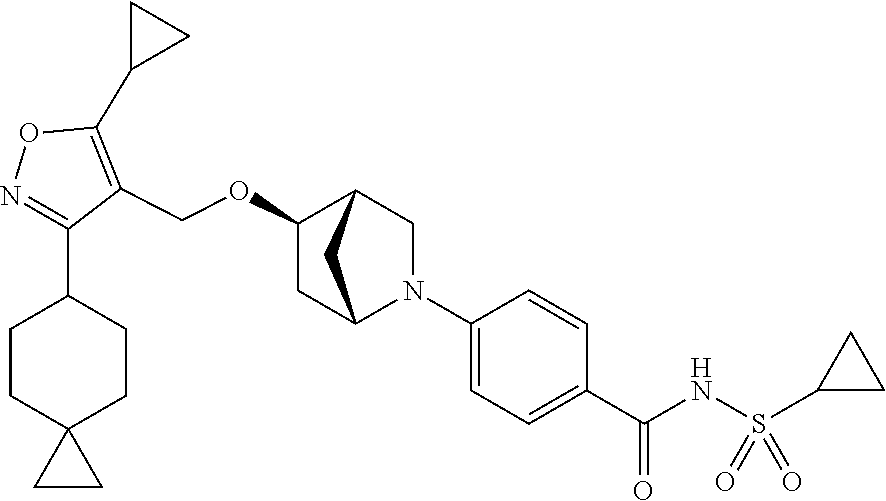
N1=C(C2CCC3(CC2)CC3)C(COC2CC3N(C4=CC=C(C(NS(C5CC5)(=O)=O)=O)C=C4)CC2C3)=C(C2CC2)O1
